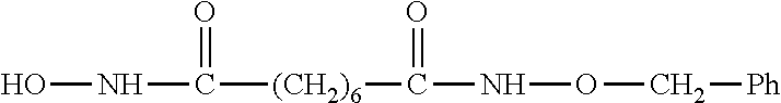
ONC([(CH2)6]C(NOC[Ph])=O)=O
